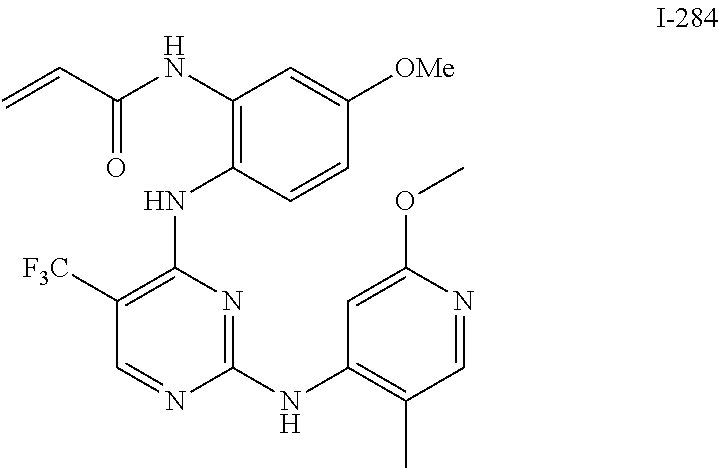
C=CC(=O)NC1=C(NC2=C([F3C])C=NC(NC3=C(C)C=NC(OC)=C3)=N2)C=CC([OMe])=C1
